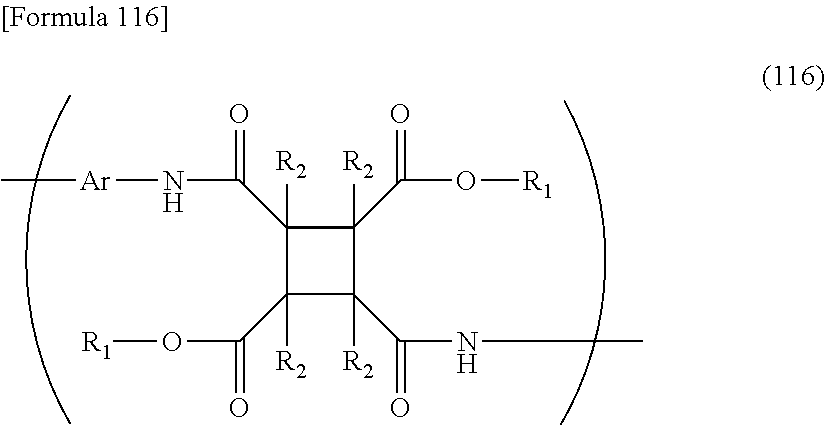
C1(C(O[R1])=O)([R2])C(C(NC)=O)([R2])C(C(O[R1])=O)([R2])C1(C(N[Ar]C)=O)[R2]
